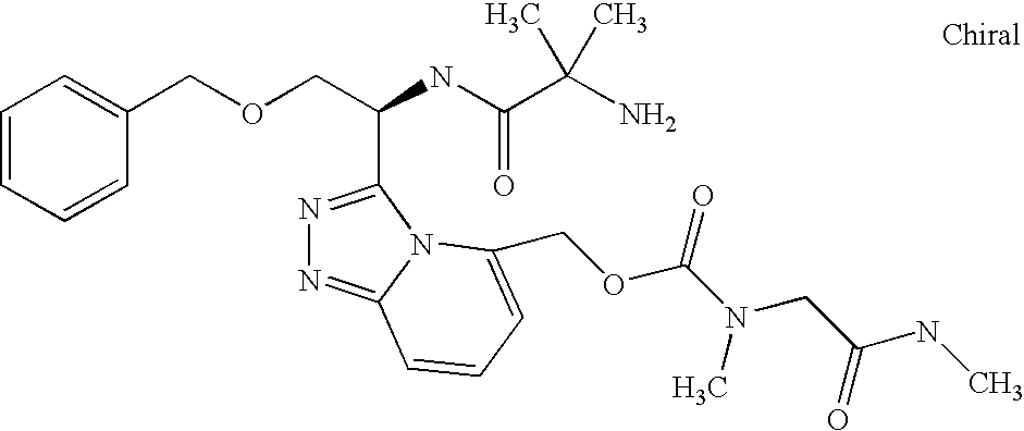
C(OCC(C1=NN=C2N1C(COC(N(C)CC(=O)NC)=O)=CC=C2)NC(=O)C(C)(N)C)C1=CC=CC=C1
